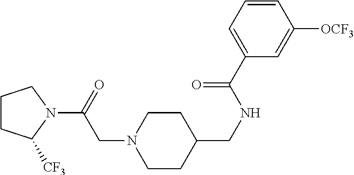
C1CC([CF3])N(C(=O)CN2CCC(CNC(C3=CC=CC([OCF3])=C3)=O)CC2)C1
